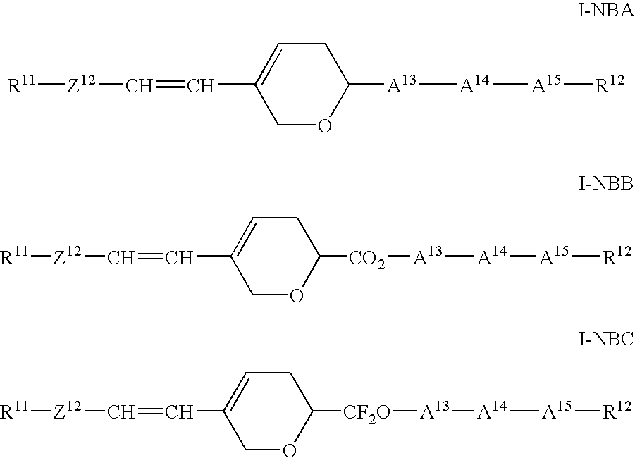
C1OC([A13][A14][A15][R12])CC=C1C=C[Z12][R11].C1OC([CF2O][A13][A14][A15][R12])CC=C1C=C[Z12][R11].C1OC([CO2][A13][A14][A15][R12])CC=C1C=C[Z12][R11]
